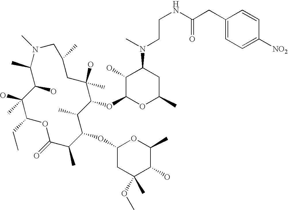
OC1C(C)N(C)CC(C)CC(O)(C)C(OC2OC(C)CC(N(C)CCNC(CC3=CC=C([NO2])C=C3)=O)C2O)C(C)C(OC2CC(C)(OC)C(O)C(C)O2)C(C)C(=O)OC(CC)C1(O)C
